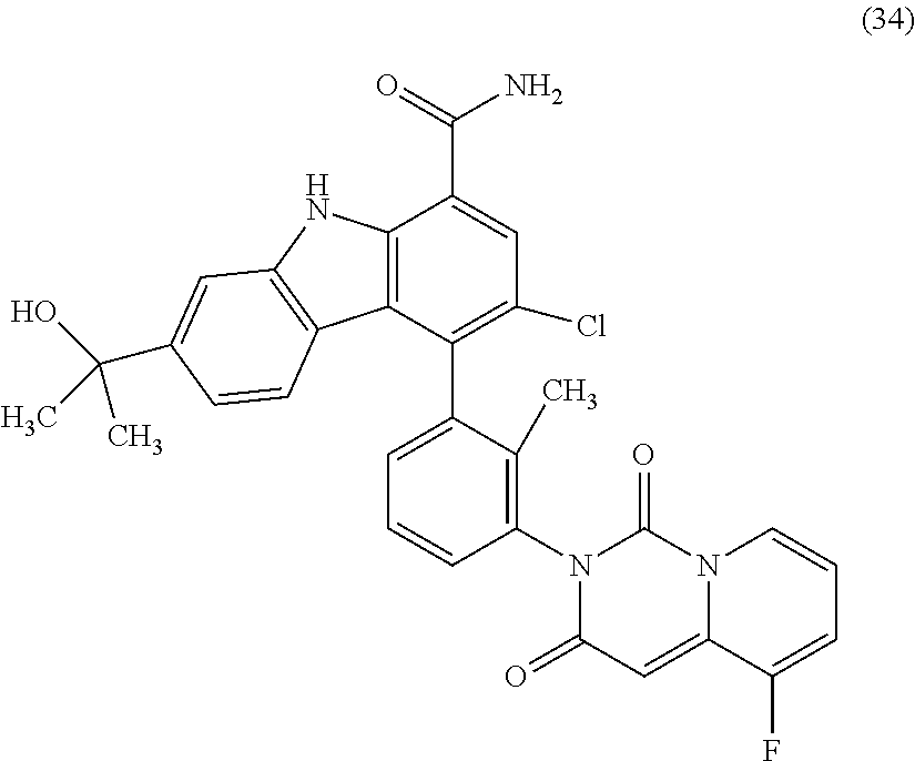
C12=C(C(C3=CC=CC(N4C(=O)C=C5N(C4=O)C=CC=C5F)=C3C)=C(Cl)C=C1C(=O)N)C1=C(N2)C=C(C(O)(C)C)C=C1
